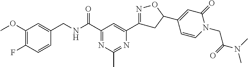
C1(OC)=C(F)C=CC(CNC(C2=NC(C)=NC(C3=NOC(C4=CC(=O)N(CC(=O)N(C)C)C=C4)C3)=C2)=O)=C1
